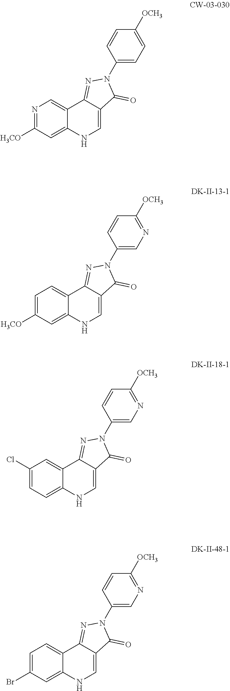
C1(N2C(=O)C3=CNC4=CC([H3CO])=NC=C4C3=N2)=CC=C([OCH3])C=C1.C1(N2C(=O)C3=CNC4=CC([H3CO])=CC=C4C3=N2)=CN=C([OCH3])C=C1.C1(N2C(=O)C3=CNC4=CC=C(Cl)C=C4C3=N2)=CN=C([OCH3])C=C1.C1(N2C(=O)C3=CNC4=CC(Br)=CC=C4C3=N2)=CN=C([OCH3])C=C1
